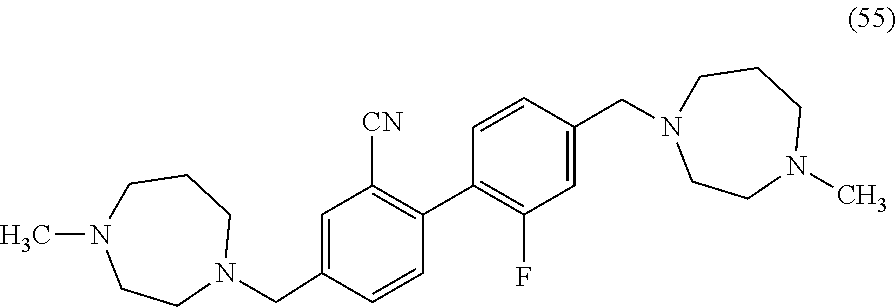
C1=C(CN2CCCN(C)CC2)C=CC(C2=C(F)C=C(CN3CCCN(C)CC3)C=C2)=C1[CN]
